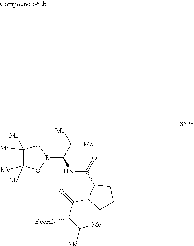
O1B(C(NC(=O)C2CCCN2C(C(C([Me])[Me])[BocHN])=O)C([Me])[Me])OC([Me])([Me])C1([Me])[Me]
